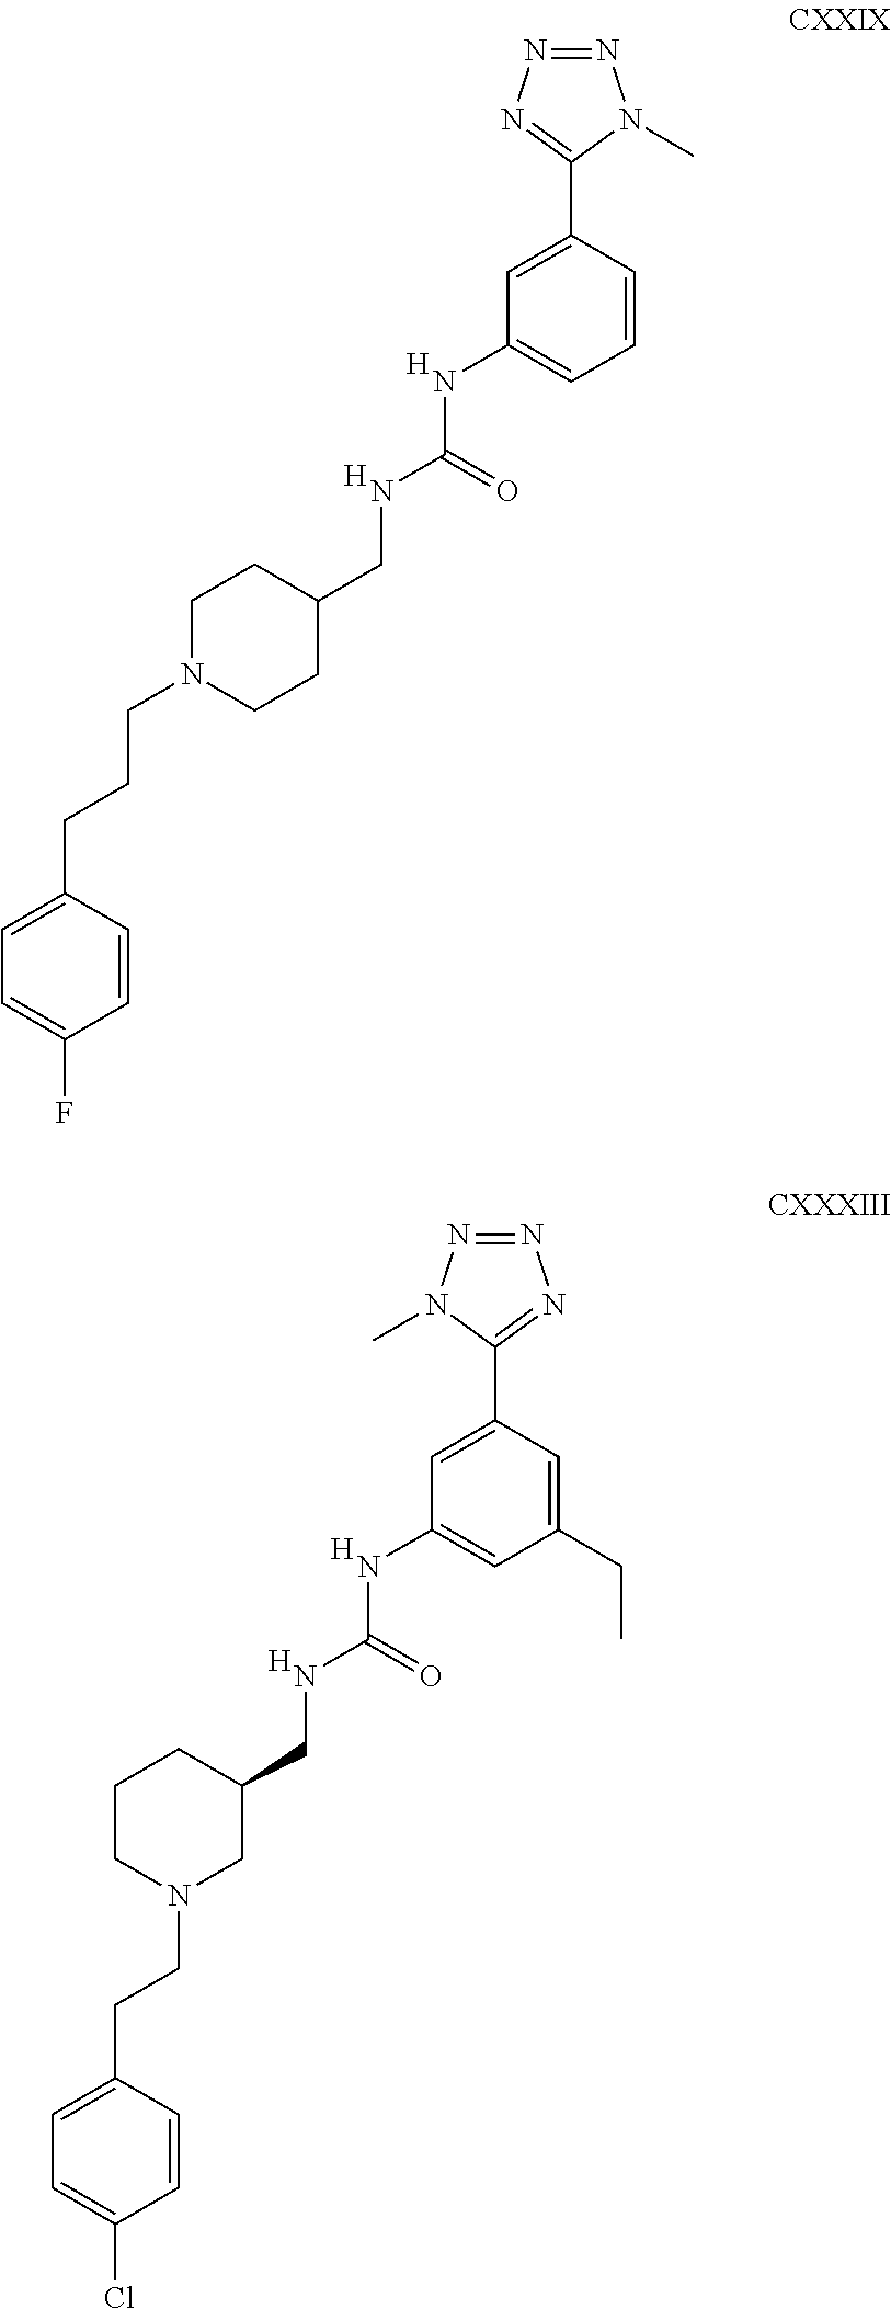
[H].[H].C1CC(CNC(=O)NC2=CC=CC(C3=NN=NN3C)=C2)CCN1CCCC1=CC=C(F)C=C1.[H].[H].C1(CCN2CC(CNC(=O)NC3=CC(CC)=CC(C4=NN=NN4C)=C3)CCC2)=CC=C(Cl)C=C1
